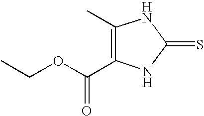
C1(C)=C(C(OCC)=O)NC(=S)N1
